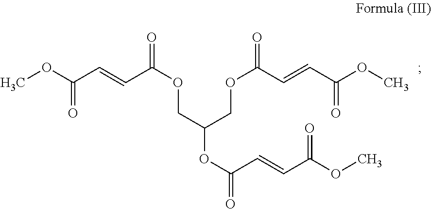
COC(C=CC(OCC(OC(=O)C=CC(OC)=O)COC(=O)C=CC(OC)=O)=O)=O
